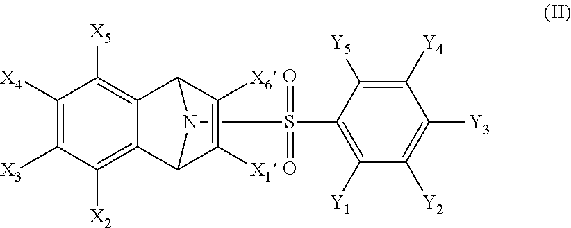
S(N1C2C3=C([X2])C([X3])=C([X4])C([X5])=C3C1C([X6])=C2[X1])(C1=C([Y1])C([Y2])=C([Y3])C([Y4])=C1[Y5])(=O)=O
